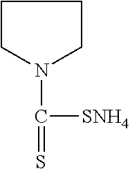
C1CN(C(=S)[SNH4])CC1
